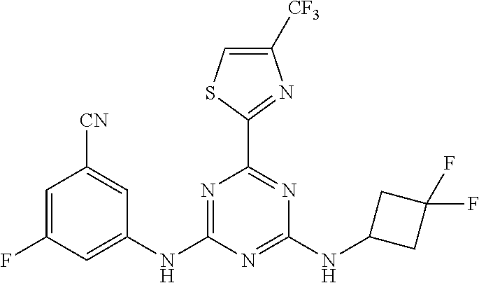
N1=C(NC2=CC(F)=CC([CN])=C2)N=C(NC2CC(F)(F)C2)N=C1C1=NC([CF3])=CS1
